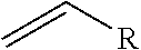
C(=C)[R]
